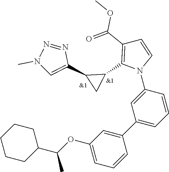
C1=CC=C(C2=CC(OC(C3CCCCC3)C)=CC=C2)C=C1N1C=CC(C(=O)OC)=C1C1C(C2=CN(C)N=N2)C1
